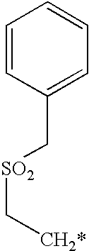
C1=CC(C[SO2]C[CH2*])=CC=C1
